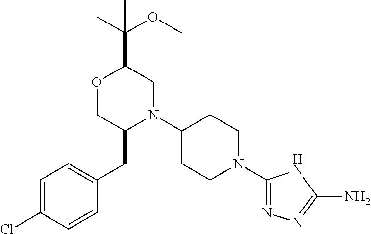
C1=C(Cl)C=CC(CC2N(C3CCN(C4=NN=C(N)N4)CC3)CC(C(C)(OC)C)OC2)=C1
